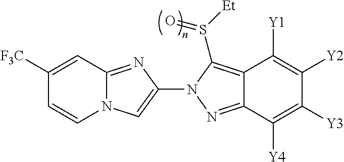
N12C(=NC(N3N=C4C(=C3S([Et])=O)C([Y1])=C([Y2])C([Y3])=C4[Y4])=C1)C=C([F3C])C=C2
